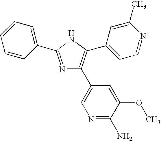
N1=C(C2=CC=CC=C2)NC(C2=CC=NC(C)=C2)=C1C1=CN=C(N)C(OC)=C1
